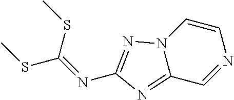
C1=CN2C(=NC(N=C(SC)SC)=N2)C=N1
